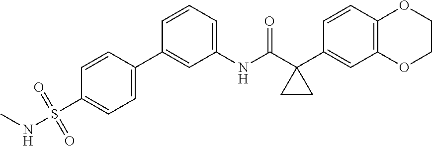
C1=C(C2=CC(NC(C3(C4=CC5=C(C=C4)OCCO5)CC3)=O)=CC=C2)C=CC(S(NC)(=O)=O)=C1
